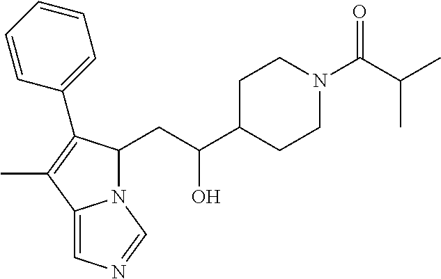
N12C(CC(C3CCN(C(C(C)C)=O)CC3)O)C(C3=CC=CC=C3)=C(C)C1=CN=C2
